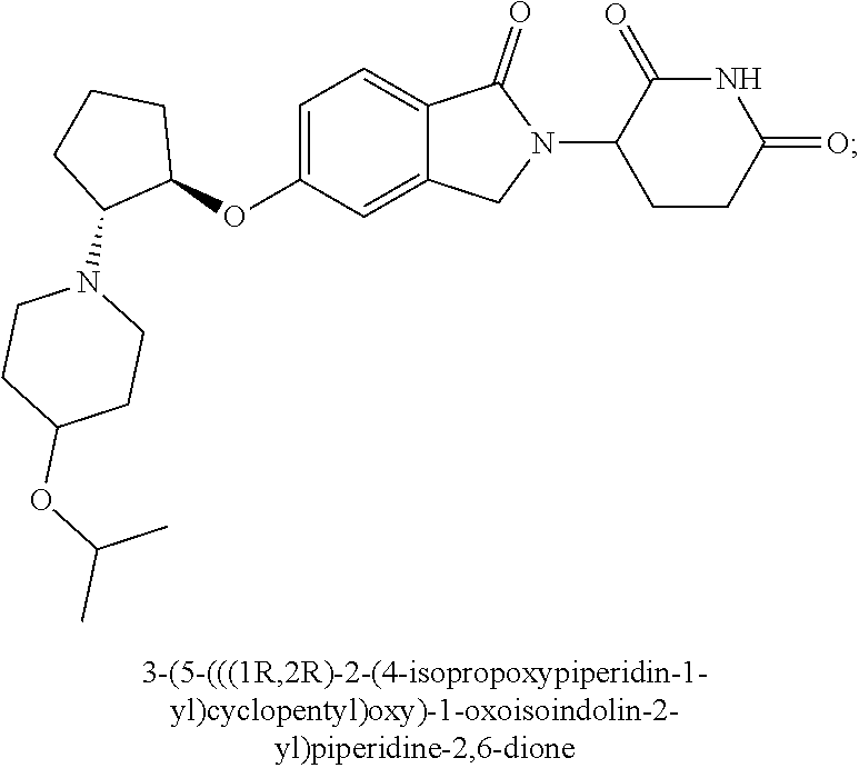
C1=C(OC2CCCC2N2CCC(OC(C)C)CC2)C=C2C(=C1)C(=O)N(C1CCC(=O)NC1=O)C2
